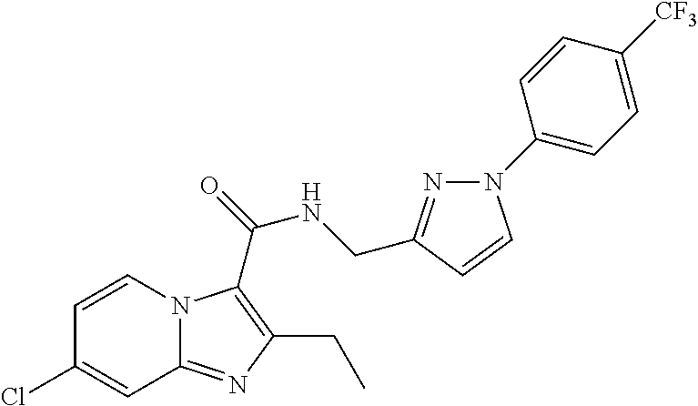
C1=CN2C(=NC(CC)=C2C(NCC2=NN(C3=CC=C([CF3])C=C3)C=C2)=O)C=C1Cl
